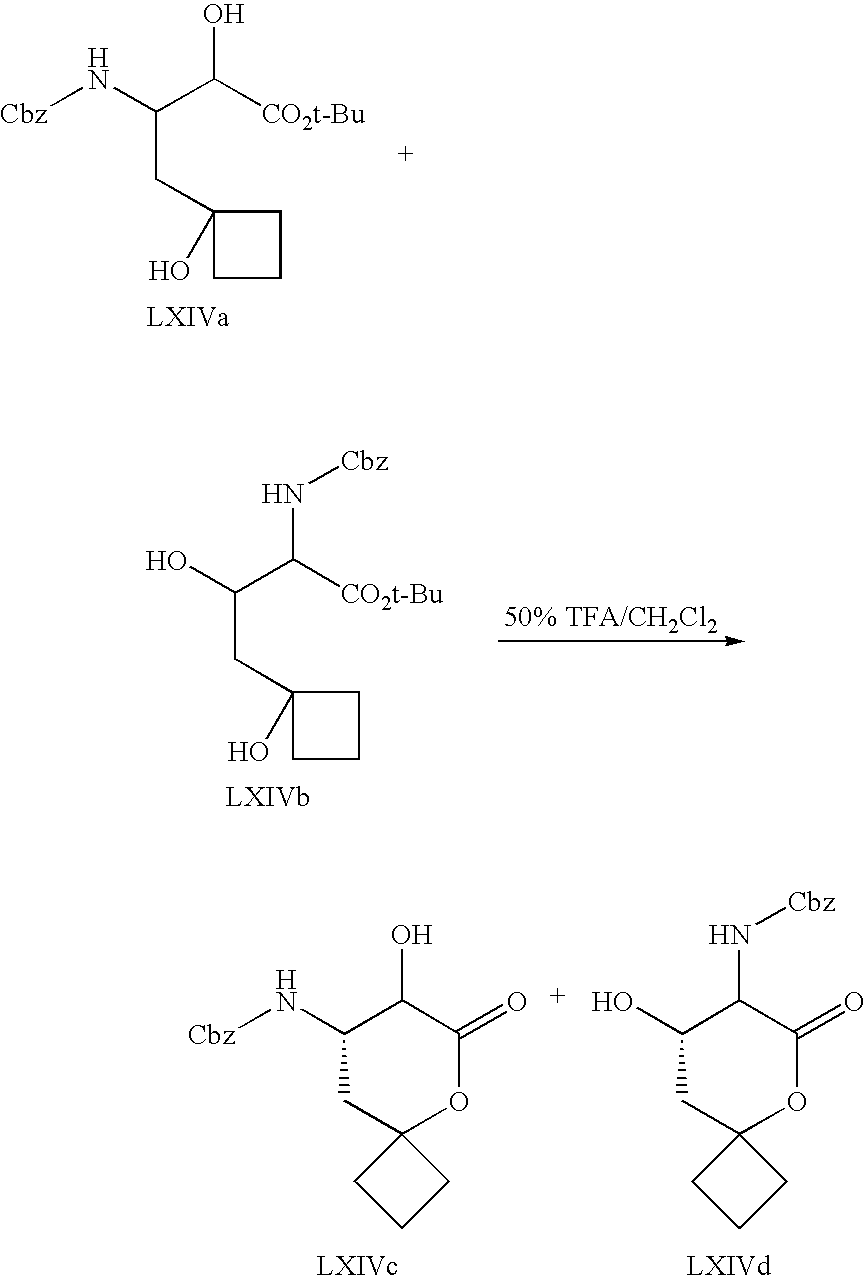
C(C([CO2t-Bu])O)(N[Cbz])CC1(O)CCC1.C(C([CO2t-Bu])N[Cbz])(O)CC1(O)CCC1.[Cbz]NC1CC2(OC(=O)C1O)CCC2.OC1CC2(OC(=O)C1N[Cbz])CCC2
